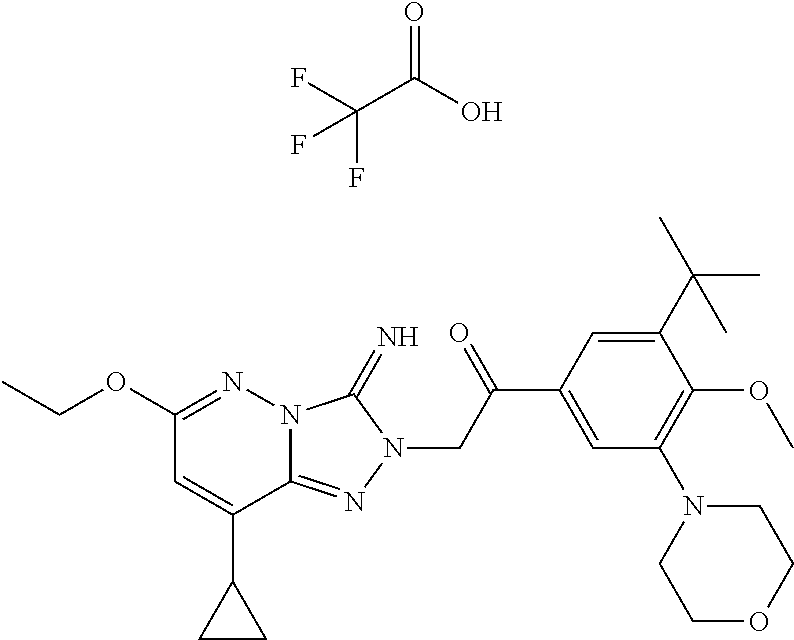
C1(OCC)=NN2C(=NN(CC(C3=CC(N4CCOCC4)=C(OC)C(C(C)(C)C)=C3)=O)C2=N)C(C2CC2)=C1.C(C(=O)O)(F)(F)F
